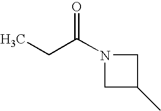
C1C(C)CN1C(CC)=O
